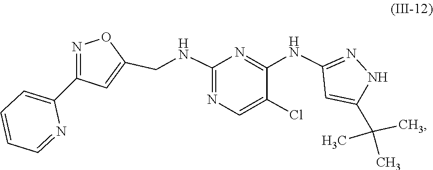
N1C(C(C)(C)C)=CC(NC2=NC(NCC3=CC(C4=CC=CC=N4)=NO3)=NC=C2Cl)=N1
